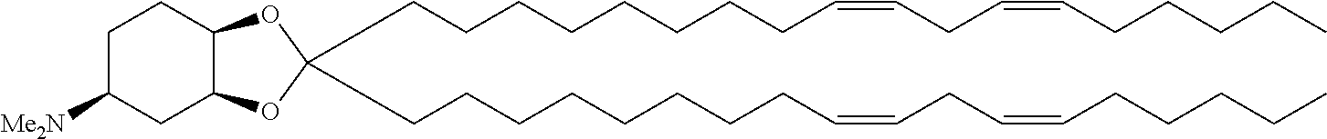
C(CCCCCCCC=CCC=CCCCCC)C1(CCCCCCCCC=CCC=CCCCCC)OC2C(O1)CC([Me2N])CC2
